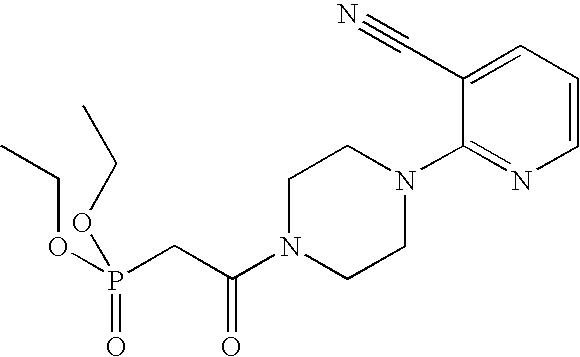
O(P(CC(N1CCN(C2=NC=CC=C2C#N)CC1)=O)(=O)OCC)CC
